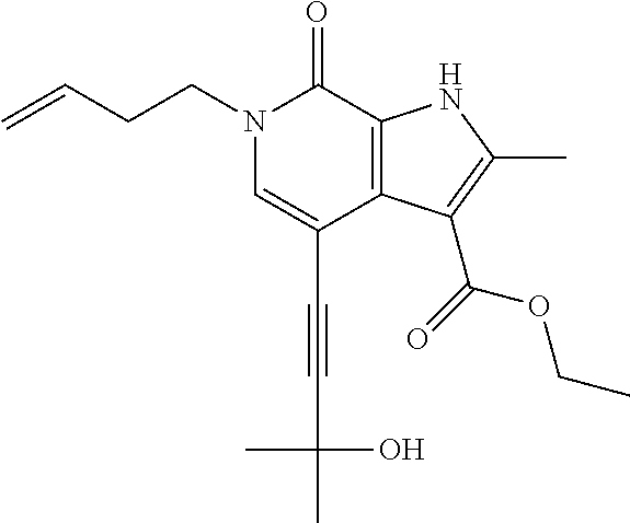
C(C1=CN(CCC=C)C(=O)C2=C1C(C(=O)OCC)=C(C)N2)#CC(C)(O)C
